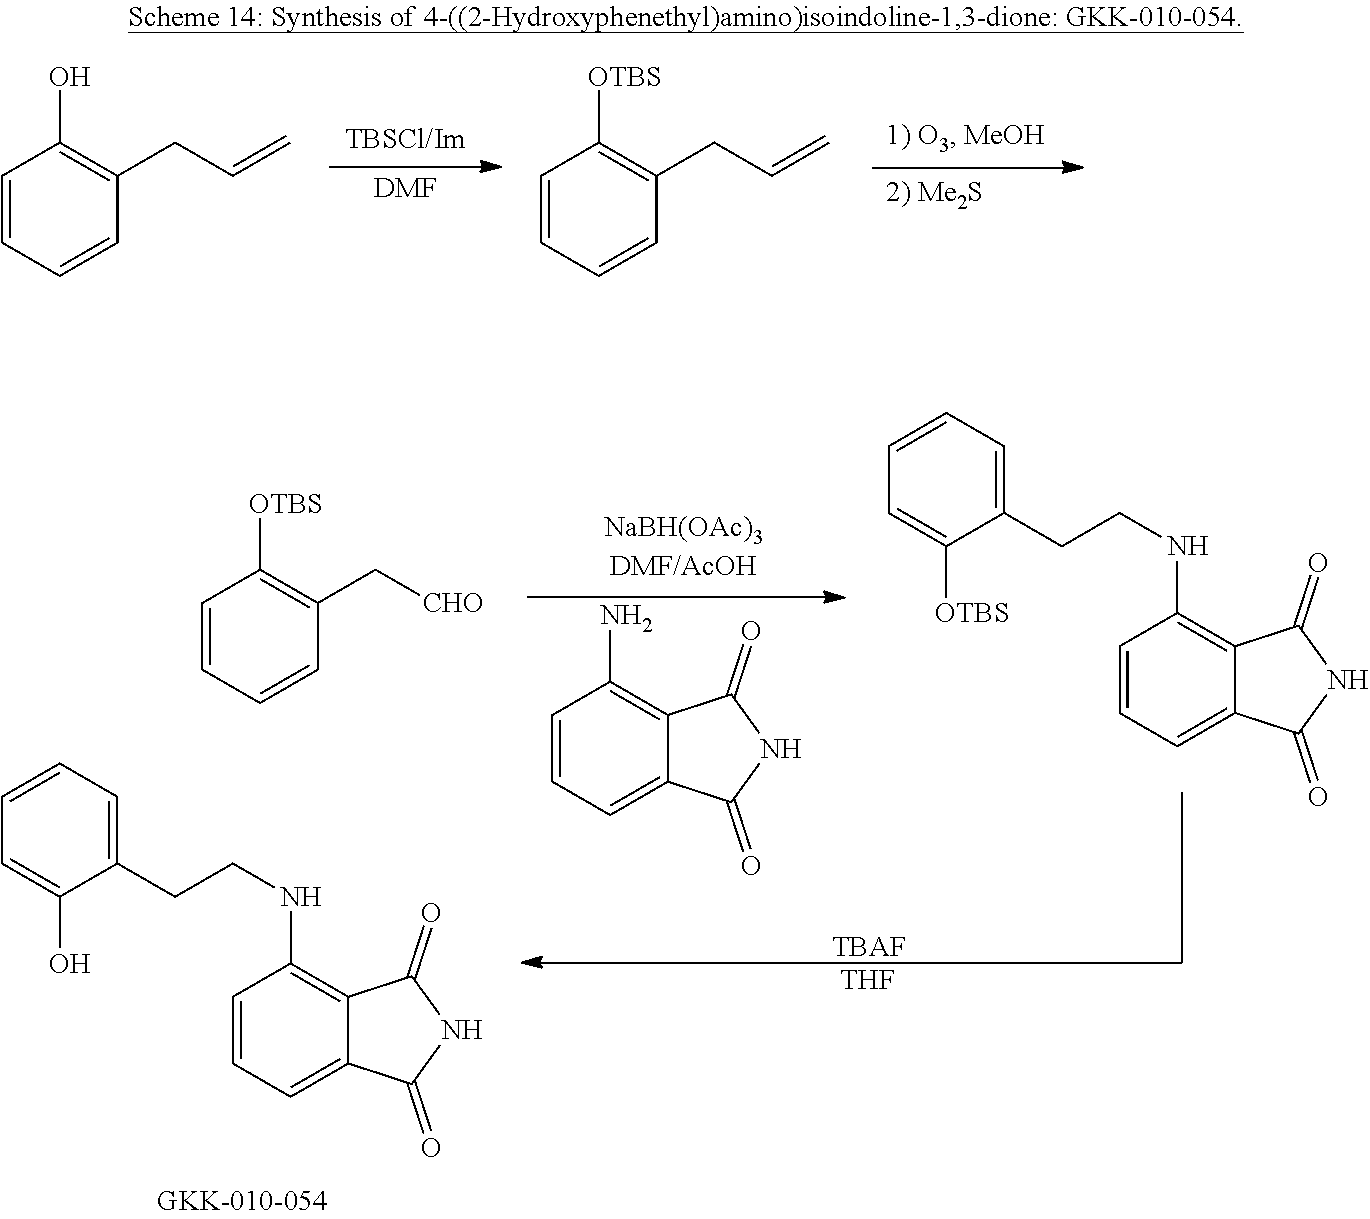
[DMF].C1=CC=CC(CC=C)=C1O.C1=CC=CC(CC=C)=C1[OTBS].C1=CC=C2C(=C1N)C(=O)NC2=O.C1=CC=CC(C[CHO])=C1[OTBS].C1=CC=C2C(=C1NCCC1=CC=CC=C1[OTBS])C(=O)NC2=O.C1=CC=C2C(=C1NCCC1=CC=CC=C1O)C(=O)NC2=O.[TBAF].[THF]
